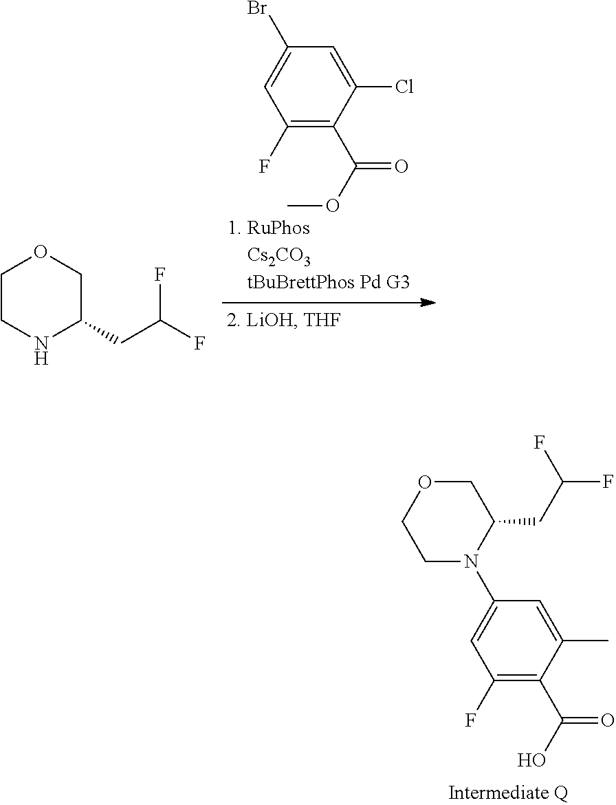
C1=C(Cl)C(C(OC)=O)=C(F)C=C1Br.C1CNC(CC(F)F)CO1.C1OCCN(C2=CC(F)=C(C(=O)O)C(C)=C2)C1CC(F)F
